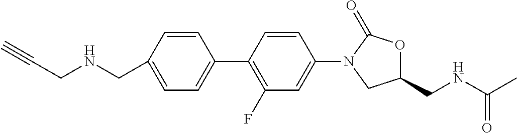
C1(CNCC#C)=CC=C(C2=C(F)C=C(N3C(=O)OC(CNC(C)=O)C3)C=C2)C=C1
